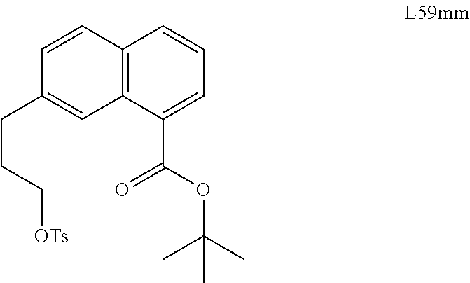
C12=C(C(C(OC(C)(C)C)=O)=CC=C1)C=C(CCC[OTs])C=C2
